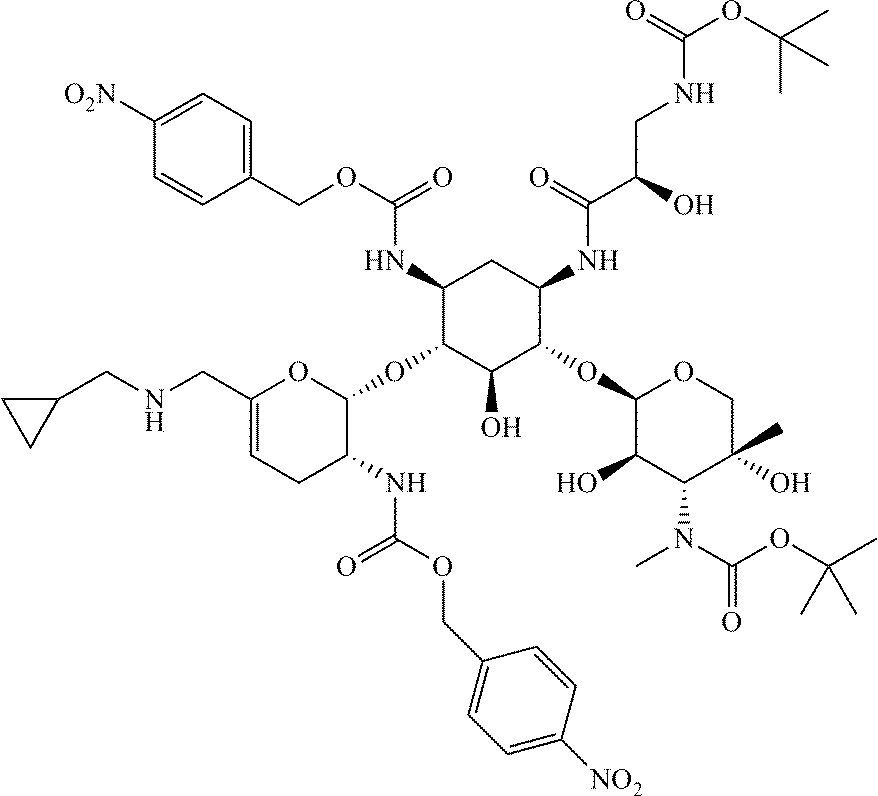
C1(CNCC2CC2)=CCC(NC(OCC2=CC=C([NO2])C=C2)=O)C(OC2C(NC(OCC3=CC=C([O2N])C=C3)=O)CC(NC(=O)C(CNC(OC(C)(C)C)=O)O)C(OC3C(O)C(N(C)C(OC(C)(C)C)=O)C(C)(O)CO3)C2O)O1
